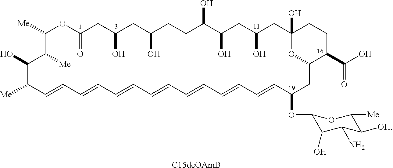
C1([Me])OC(=O)CC(O)CC(O)CCC(O)C(O)CC(O)CC2(O)CCC(C(O)=O)C(O2)CC(OC2C(O)C(N)C([OH])C([Me])O2)C=CC=CC=CC=CC=CC=CC=CC([Me])C(O)C1[Me].[C15deOAmB]
